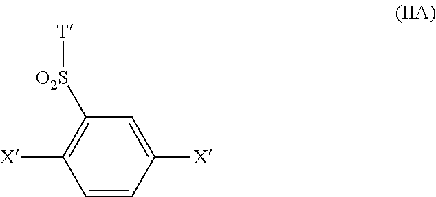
C1([X])=CC([O2S][T])=C([X])C=C1
